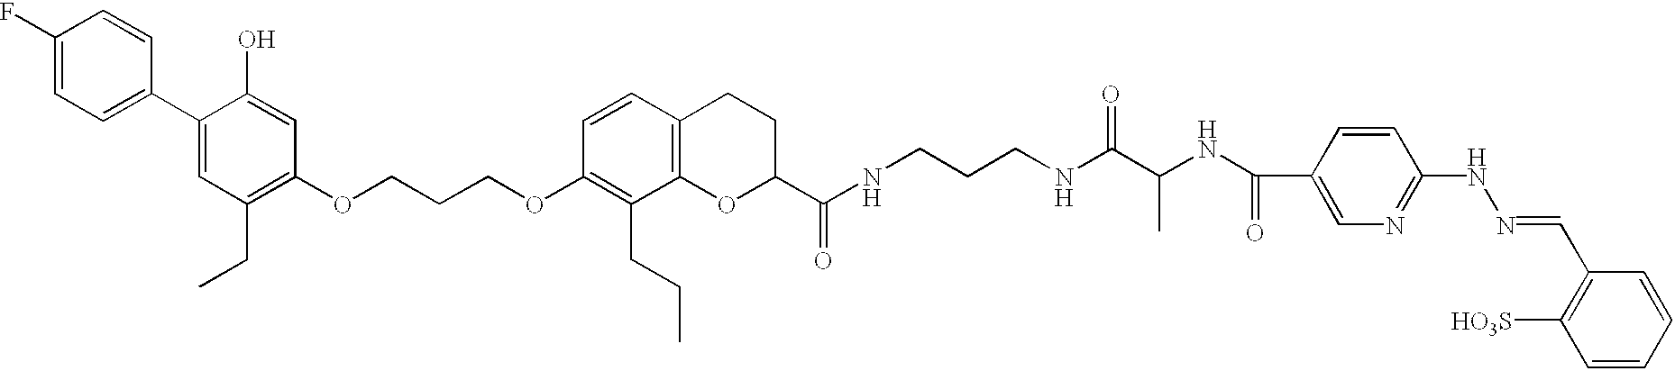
C1(F)=CC=C(C2=CC(CC)=C(OCCCOC3=C(CCC)C4=C(C=C3)CCC(C(NCCCNC(C(NC(=O)C3=CN=C(NN=CC5=C([HO3S])C=CC=C5)C=C3)C)=O)=O)O4)C=C2O)C=C1
